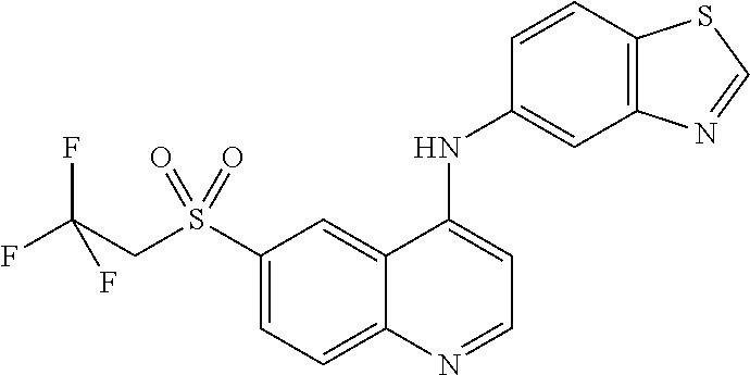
S(C1=CC=C2C(=C1)C(NC1=CC3=C(C=C1)SC=N3)=CC=N2)(CC(F)(F)F)(=O)=O
